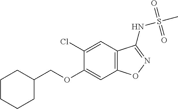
C1C(COC2=CC3=C(C=C2Cl)C(NS(C)(=O)=O)=NO3)CCCC1
